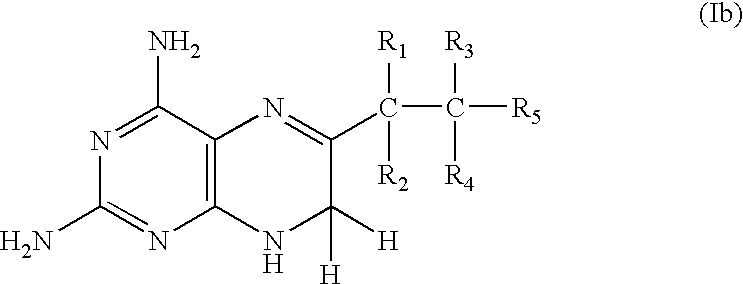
C12=C(C(N)=NC(N)=N1)N=C(C([R1])(C([R3])([R4])[R5])[R2])C([H])([H])N2
